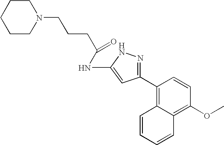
N1(CCCC(NC2=CC(C3=C4C(=C(OC)C=C3)C=CC=C4)=NN2)=O)CCCCC1
